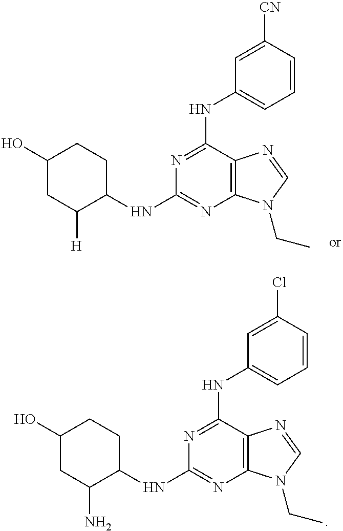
N1=C(NC2=CC=CC(Cl)=C2)C2=C(N=C1NC1CCC(O)CC1N)N(CC)C=N2.N1=C(NC2=CC=CC([CN])=C2)C2=C(N=C1NC1CCC(O)CC1[H])N(CC)C=N2
